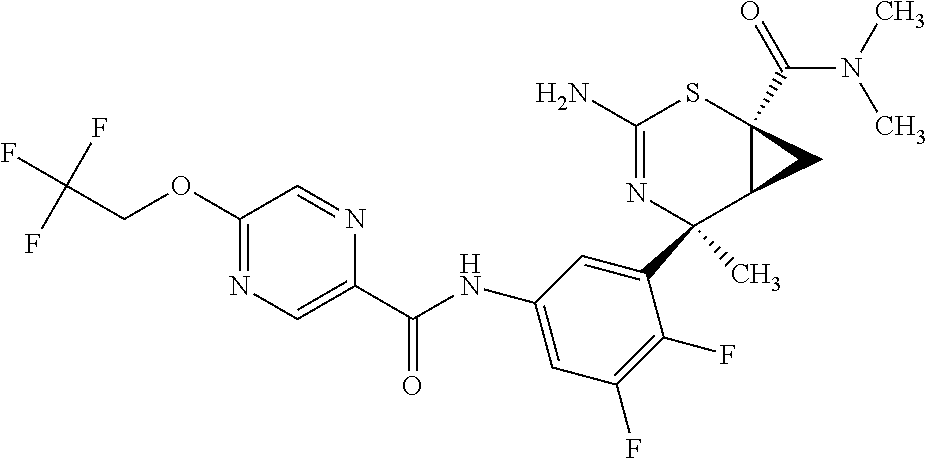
C1(C2(C)N=C(N)SC3(C(N(C)C)=O)C2C3)=CC(NC(C2=CN=C(OCC(F)(F)F)C=N2)=O)=CC(F)=C1F
